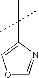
O1C=NC(C(C)(C)C)=C1
